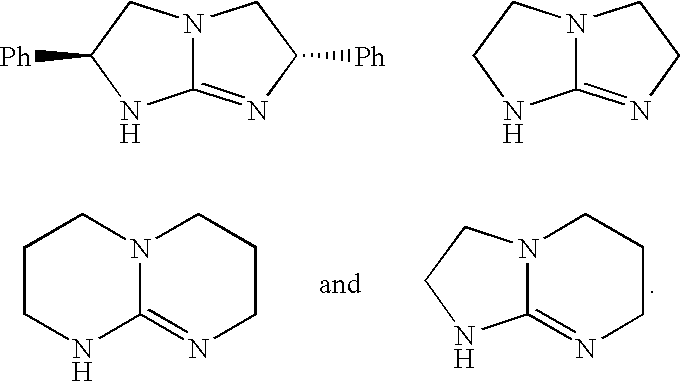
C12=NC([Ph])CN1CC([Ph])N2.C12=NCCN1CCN2.C12=NCCCN1CCN2.C1CNC2=NCCCN2C1
